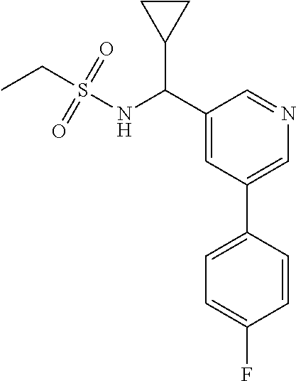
C1(C(NS(=O)(=O)CC)C2CC2)=CC(C2=CC=C(F)C=C2)=CN=C1
